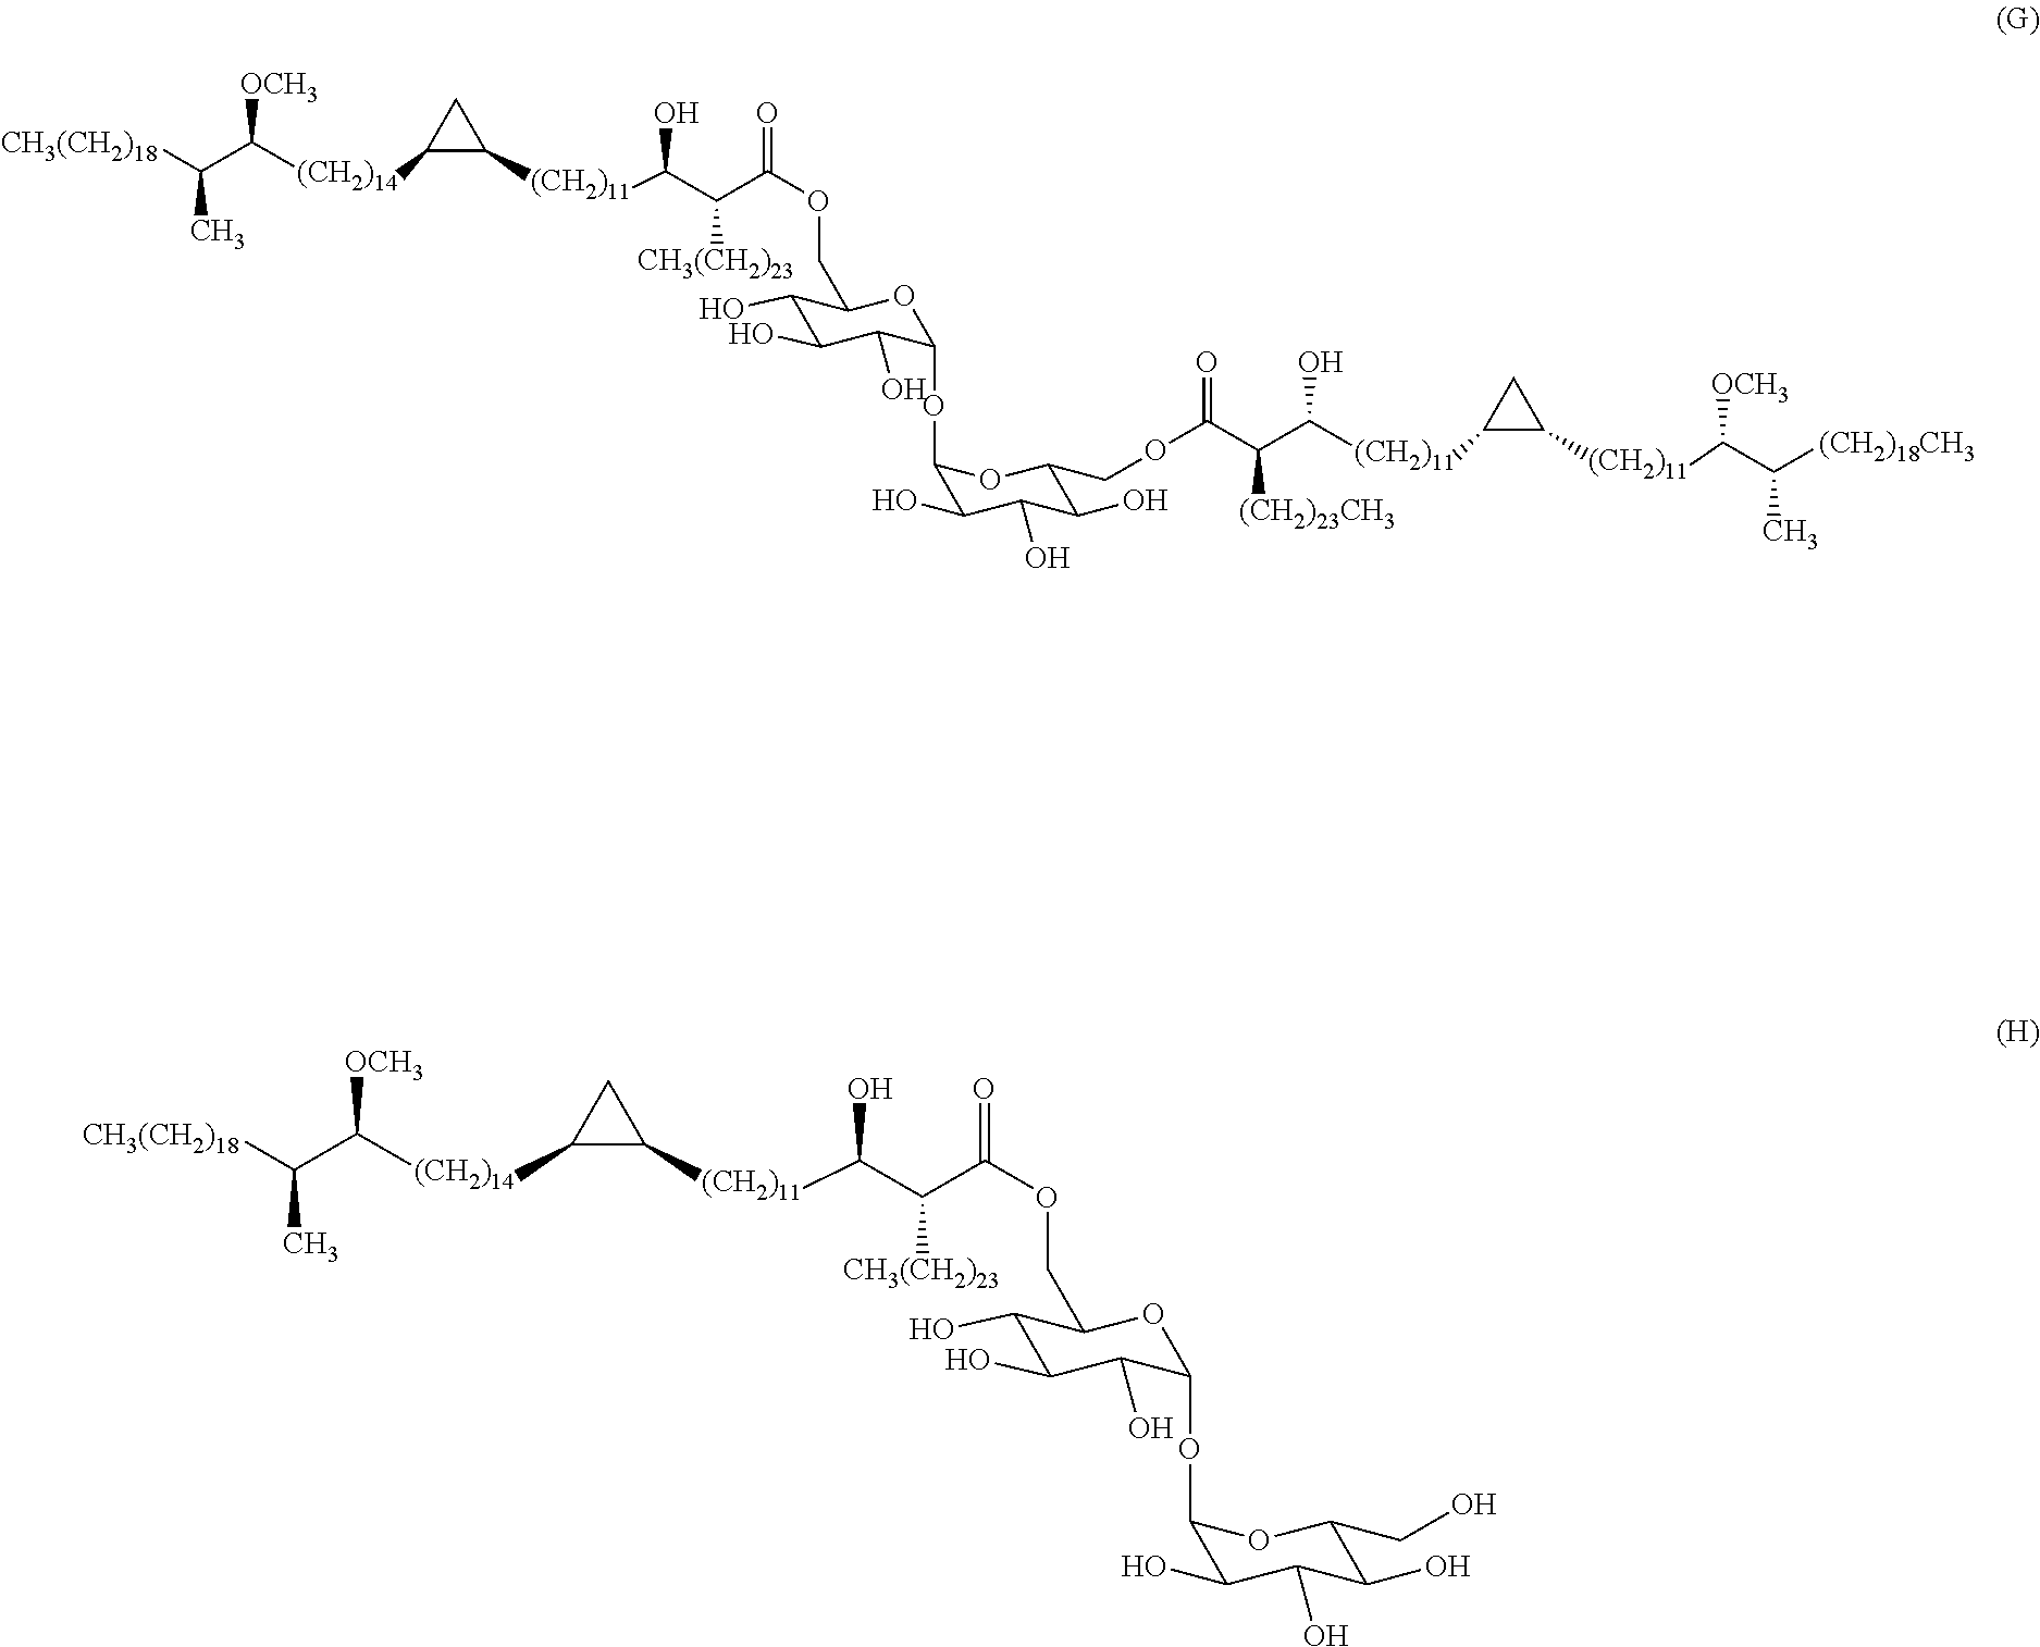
[CH3(CH2)18]C(C([(CH2)14]C1C([(CH2)11]C(C(C(OCC2C(O)C(O)C(O)C(OC3C(O)C(O)C(O)C(COC(C([(CH2)23CH3])C(O)[(CH2)11]C4C([(CH2)11]C([OCH3])C(C)[(CH2)18CH3])C4)=O)O3)O2)=O)[CH3(CH2)23])O)C1)[OCH3])C.[CH3(CH2)18]C(C([(CH2)14]C1C([(CH2)11]C(C(C(OCC2C(O)C(O)C(O)C(OC3C(O)C(O)C(O)C(CO)O3)O2)=O)[CH3(CH2)23])O)C1)[OCH3])C
